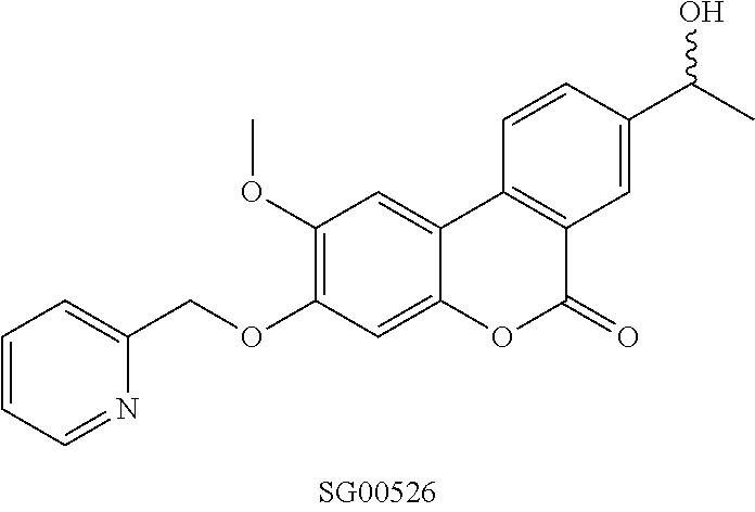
C1=CC=NC(COC2=C(OC)C=C3C(=C2)OC(=O)C2=C3C=CC(C(C)O)=C2)=C1
